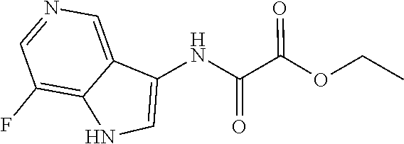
C1=NC=C2C(=C1F)NC=C2NC(=O)C(=O)OCC
